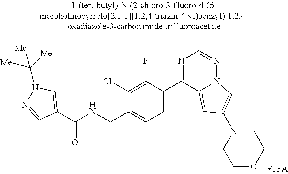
C1(C(NCC2=CC=C(C3=NC=NN4C3=CC(N3CCOCC3)=C4)C(F)=C2Cl)=O)=CN(C([Me])([Me])[Me])N=C1
